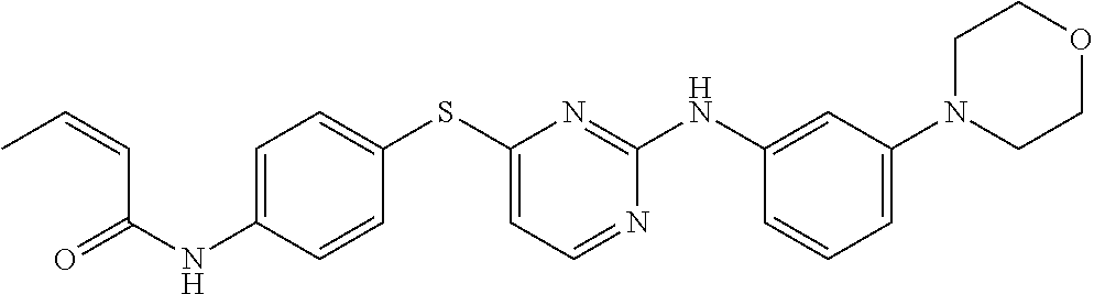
C1(NC(=O)C=CC)=CC=C(SC2=CC=NC(NC3=CC(N4CCOCC4)=CC=C3)=N2)C=C1
